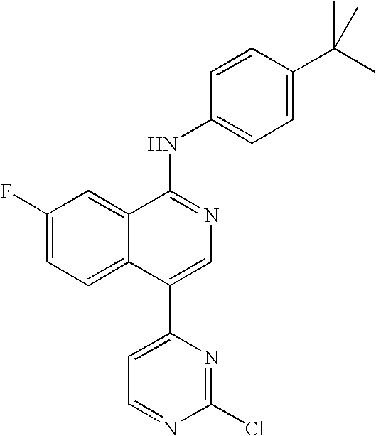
C1(F)=CC=C2C(=C1)C(NC1=CC=C(C(C)(C)C)C=C1)=NC=C2C1=CC=NC(Cl)=N1
